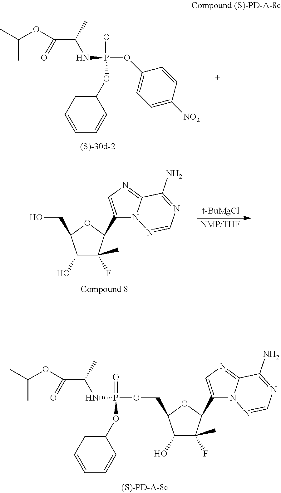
C1(OP(=O)(OC2=CC=C([NO2])C=C2)NC(C(OC(C)C)=O)C)=CC=CC=C1.C1(O)C(F)(C)C(C2=CN=C3N2N=CN=C3N)OC1CO.[t-BuMgCl].[NMP/THF].C1(OP(=O)(NC(C(OC(C)C)=O)C)OCC2C(O)C(F)(C)C(C3=CN=C4N3N=CN=C4N)O2)=CC=CC=C1
